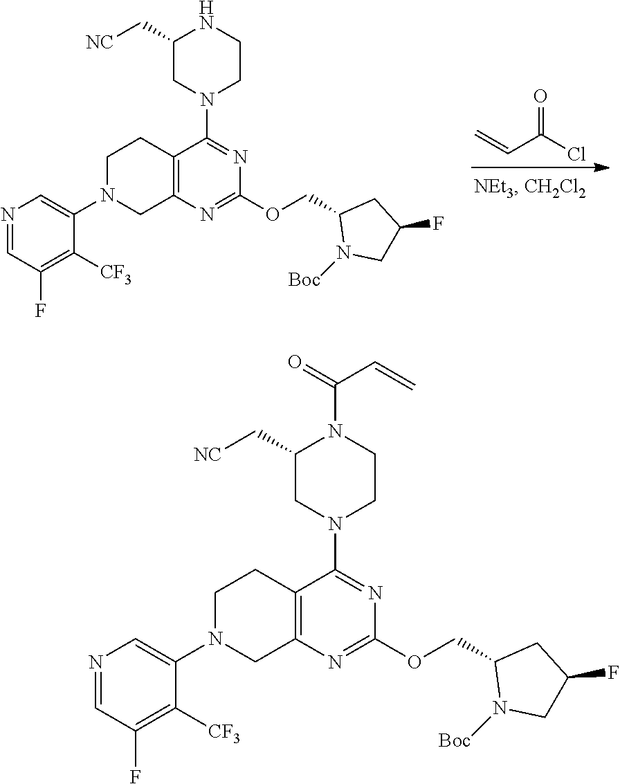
C=CC(Cl)=O.N1(C2=CN=CC(F)=C2[CF3])CC2=C(CC1)C(N1CCNC(C[NC])C1)=NC(OCC1N([Boc])CC(F)C1)=N2.N1(C2=CN=CC(F)=C2[CF3])CC2=C(CC1)C(N1CCN(C(=O)C=C)C(C[NC])C1)=NC(OCC1N([Boc])CC(F)C1)=N2
